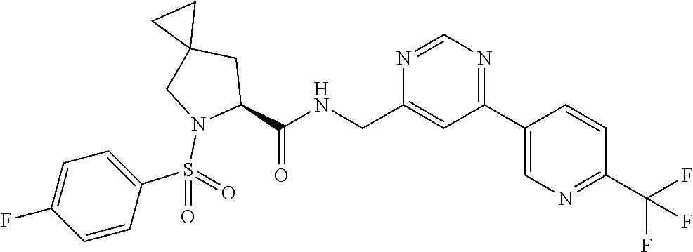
N1=CN=C(C2=CN=C(C(F)(F)F)C=C2)C=C1CNC(C1N(S(C2=CC=C(F)C=C2)(=O)=O)CC2(C1)CC2)=O
